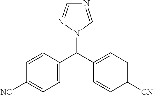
C1=C(C(N2C=NC=N2)C2=CC=C([CN])C=C2)C=CC([NC])=C1
